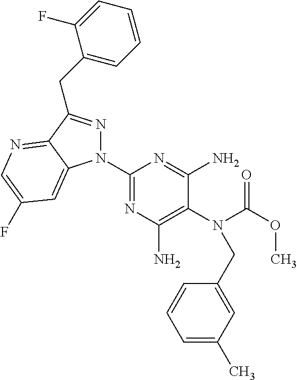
C1(N2N=C(CC3=CC=CC=C3F)C3=NC=C(F)C=C23)=NC(N)=C(N(C(OC)=O)CC2=CC(C)=CC=C2)C(N)=N1
